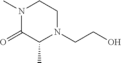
N1(C)C(=O)C(C)N(CCO)CC1
